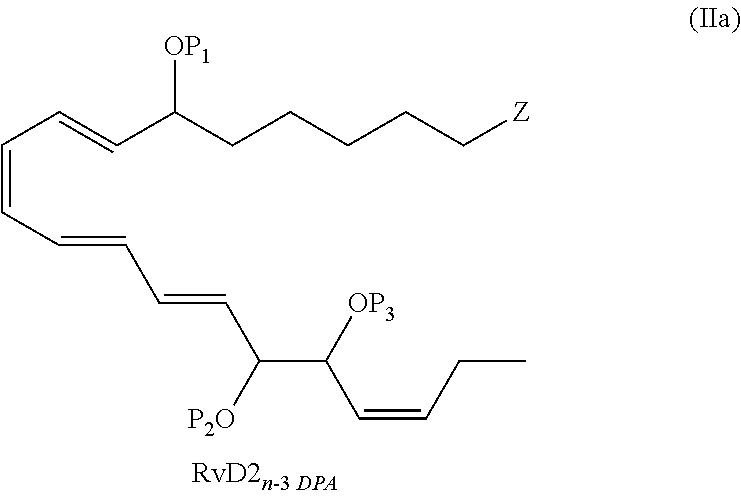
C(C=CC(CCCCC[Z])[OP1])=CC=CC=CC([P2O])C([OP3])C=CCC
